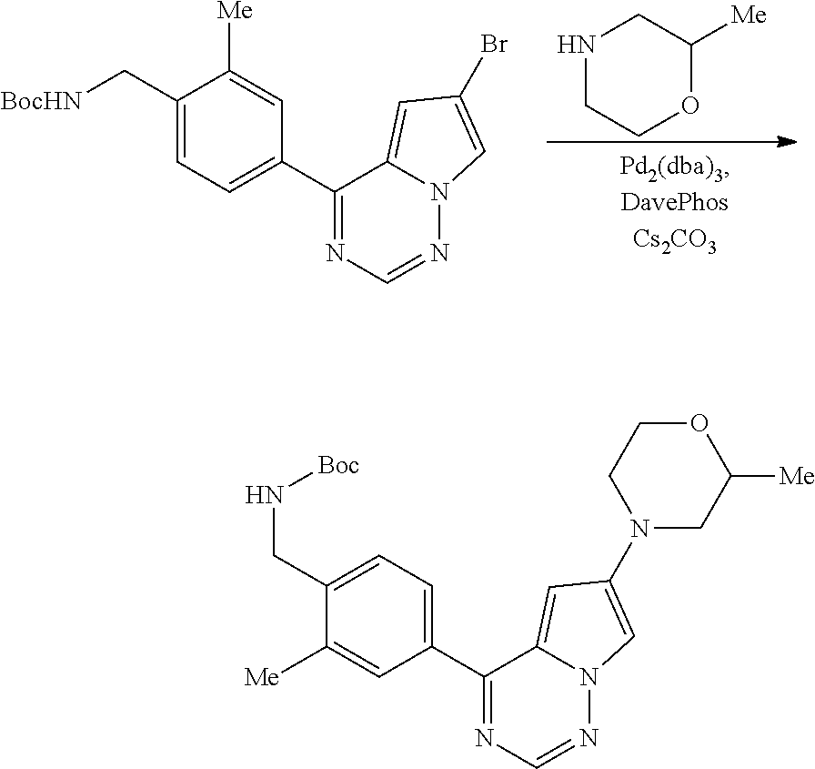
N1CCOC([Me])C1.C1(C[BocHN])=CC=C(C2=NC=NN3C2=CC(Br)=C3)C=C1[Me].C1(CN[Boc])=CC=C(C2=NC=NN3C2=CC(N2CC([Me])OCC2)=C3)C=C1[Me]
